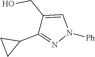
C1(CO)=CN([Ph])N=C1C1CC1
